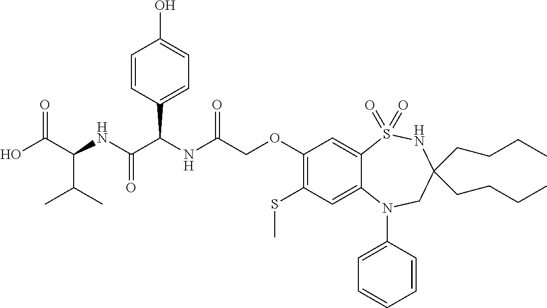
C1(OCC(NC(C(NC(C(O)=O)C(C)C)=O)C2=CC=C(O)C=C2)=O)=C(SC)C=C2C(=C1)S(=O)(=O)NC(CCCC)(CCCC)CN2C1=CC=CC=C1
